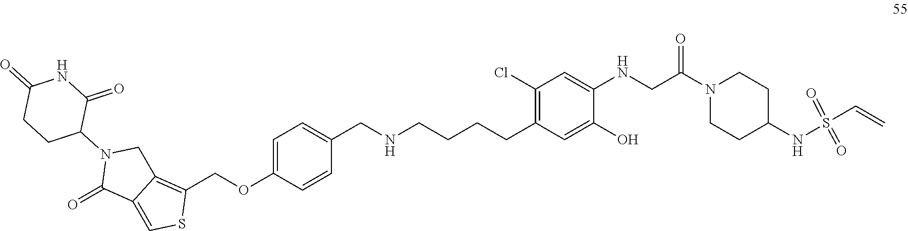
C1(CNCCCCC2=C(Cl)C=C(NCC(N3CCC(NS(C=C)(=O)=O)CC3)=O)C(O)=C2)=CC=C(OCC2=C3C(=CS2)C(=O)N(C2C(=O)NC(=O)CC2)C3)C=C1
